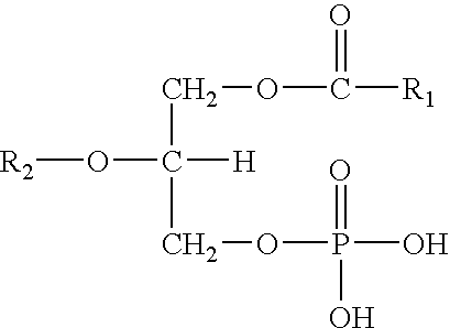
C(C([H])(COP(O)(=O)O)O[R2])OC([R1])=O
